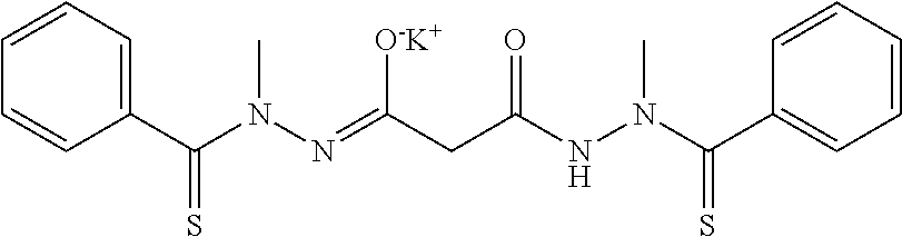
C1=CC=C(C(N(N=C(CC(NN(C(C2=CC=CC=C2)=S)C)=O)[O-K+])C)=S)C=C1
